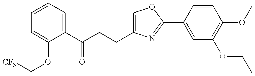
C1=CC=C(C(CCC2=COC(C3=CC(OCC)=C(OC)C=C3)=N2)=O)C(OC[CF3])=C1
